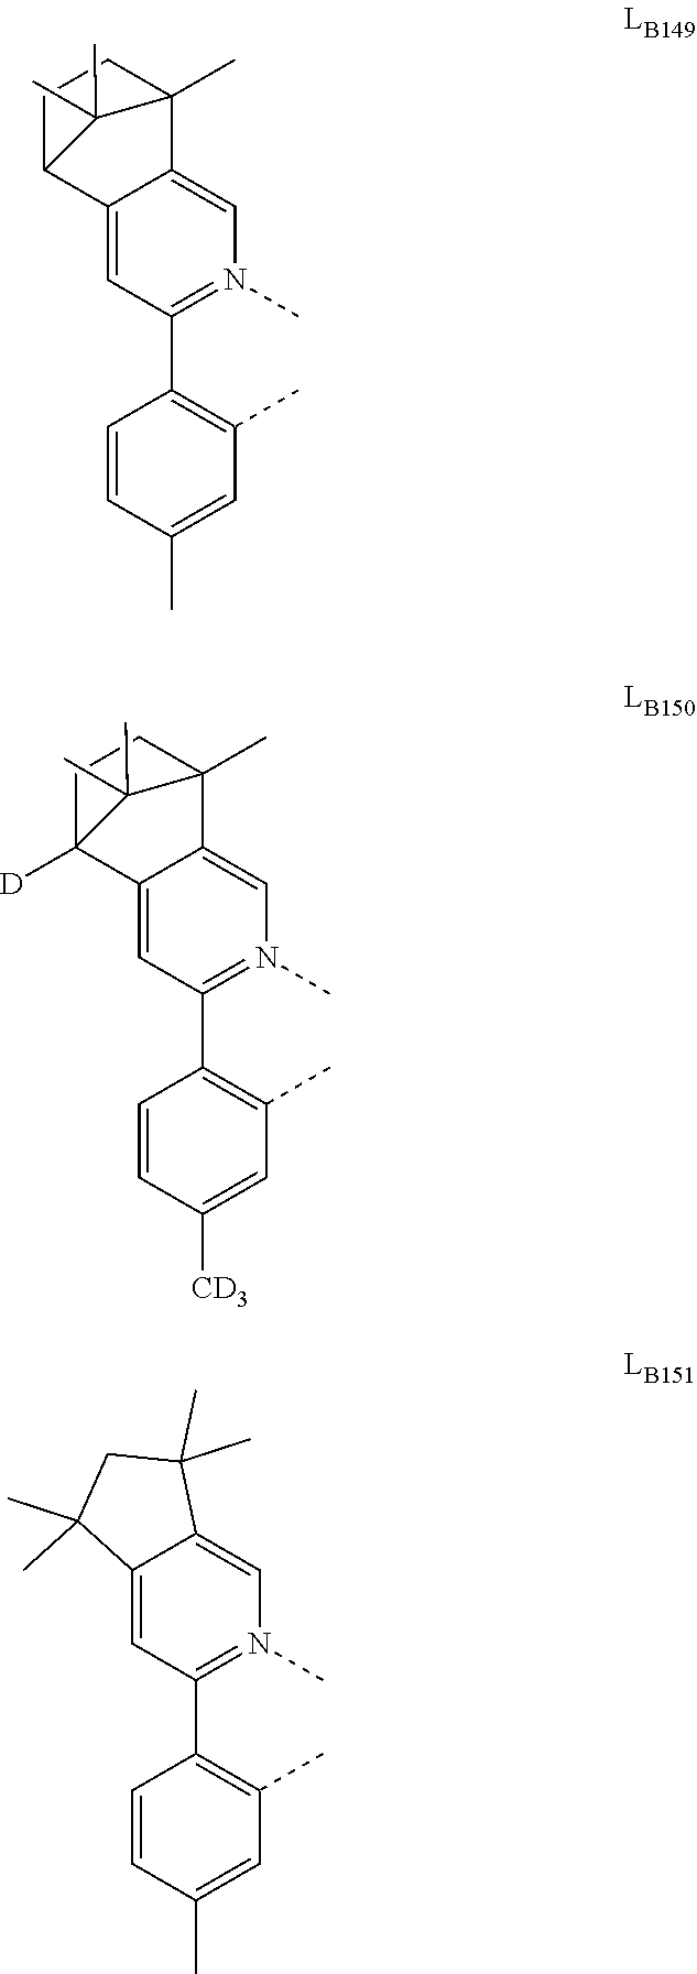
C12=CC(C3=C(C)C=C(C)C=C3)=N(C)C=C1C1(C)CCC2C1(C)C.C12=CC(C3=C(C)C=C([CD3])C=C3)=N(C)C=C1C1(C)CCC2([D])C1(C)C.C12=CC(C3=C(C)C=C(C)C=C3)=N(C)C=C1C(C)(C)CC2(C)C
